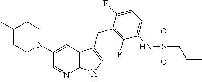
C1(N2CCC(C)CC2)=CC2=C(N=C1)NC=C2CC1=C(F)C(NS(CCC)(=O)=O)=CC=C1F
